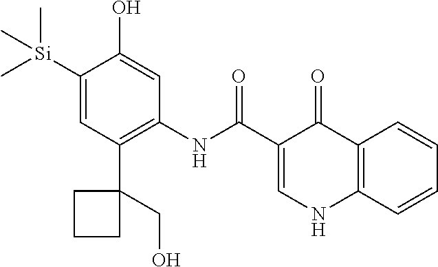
[Si](C1=CC(C2(CO)CCC2)=C(NC(=O)C2=CNC3=C(C2=O)C=CC=C3)C=C1O)(C)(C)C
